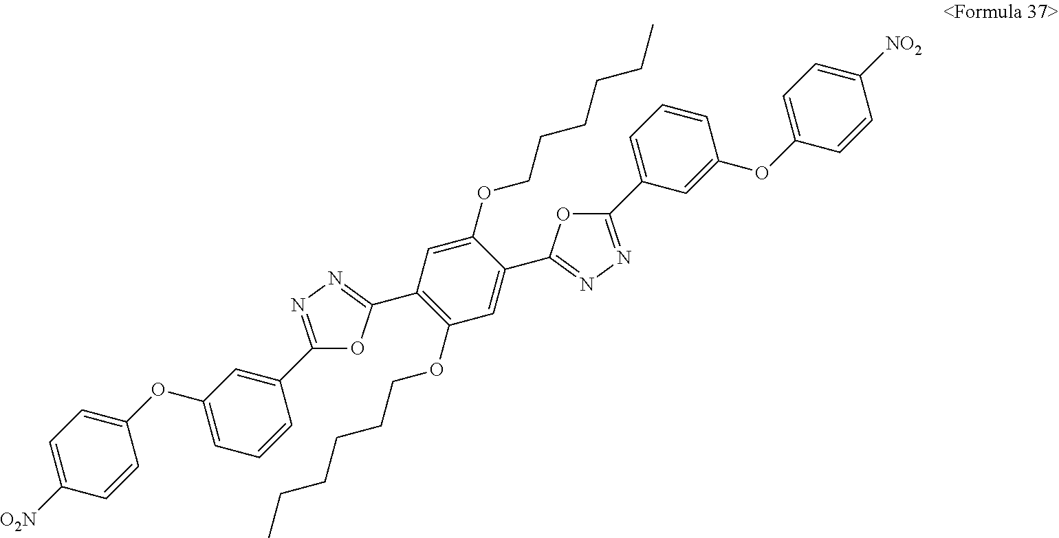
C1(OC2=CC=CC(C3=NN=C(C4=C(OCCCCCC)C=C(C5=NN=C(C6=CC=CC(OC7=CC=C([NO2])C=C7)=C6)O5)C(OCCCCCC)=C4)O3)=C2)=CC=C([O2N])C=C1
